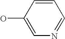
C1=CC(O)=CN=C1
